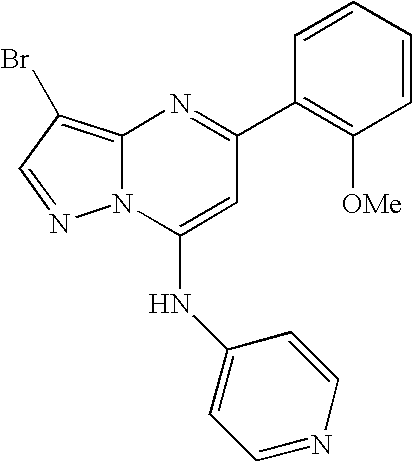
C12=C(Br)C=NN1C(NC1=CC=NC=C1)=CC(C1=C([OMe])C=CC=C1)=N2
